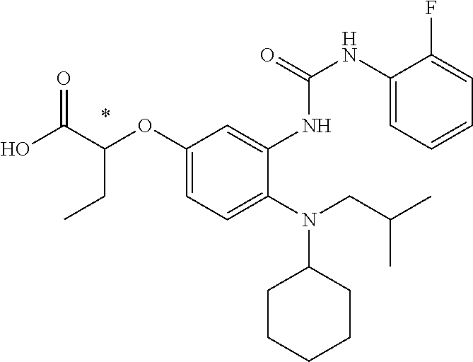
OC(C(OC1=CC=C(N(CC(C)C)C2CCCCC2)C(NC(NC2=CC=CC=C2F)=O)=C1)CC)=O
